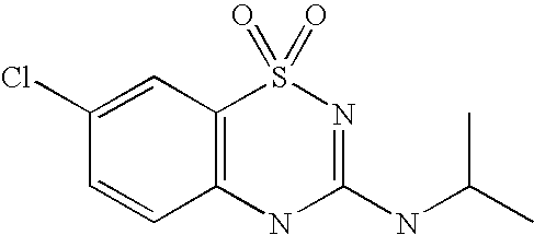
C12=C(NC(NC(C)C)=NS1(=O)=O)C=CC(Cl)=C2
